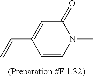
C1(=O)C=C(C=C)C=CN1C
